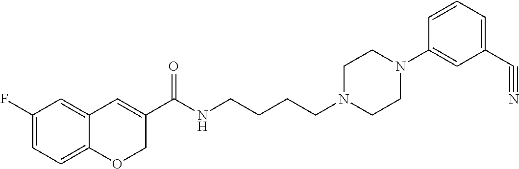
C1(F)=CC=C2C(=C1)C=C(C(NCCCCN1CCN(C3=CC(C#N)=CC=C3)CC1)=O)CO2
